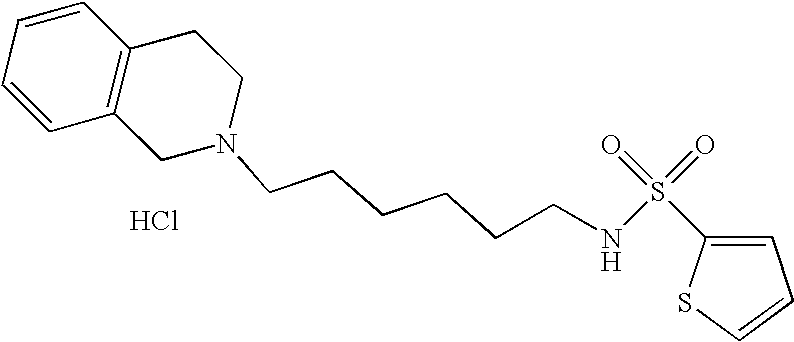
C1=CC=CC2=C1CCN(CCCCCCNS(=O)(=O)C1=CC=CS1)C2.Cl
